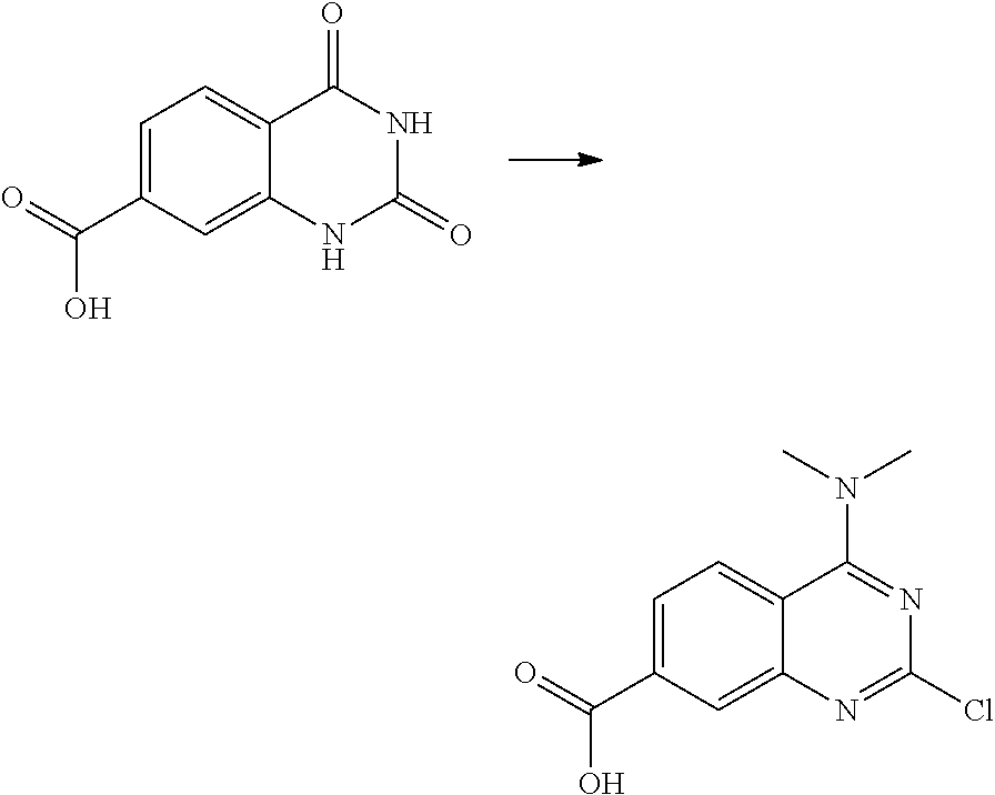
C1=C(C(O)=O)C=C2C(=C1)C(=O)NC(=O)N2.C1=C(C(O)=O)C=C2C(=C1)C(N(C)C)=NC(Cl)=N2
